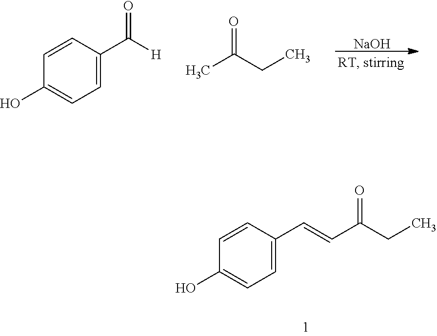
[NaOH].C1=CC(C([H])=O)=CC=C1O.O=C(CC)C.C1=CC(C=CC(CC)=O)=CC=C1O
